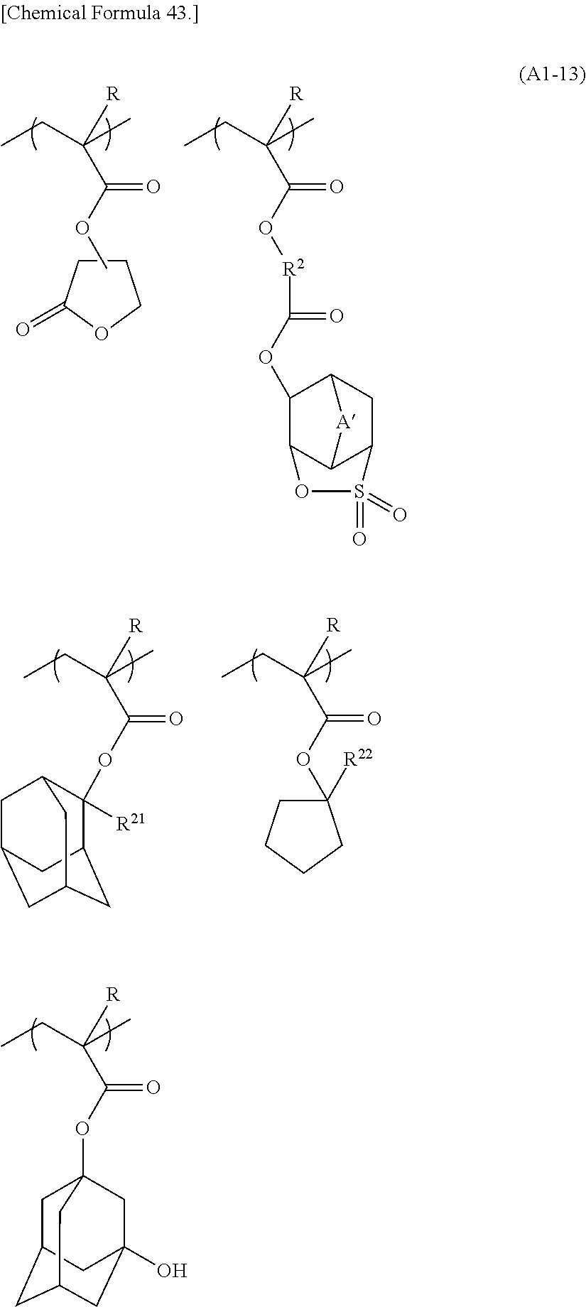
C1CC(=O)OC1.CCC(C)([R])C(OC)=O.CCC(C)([R])C(O[R2]C(=O)OC1C2C3C(CC1[A]3)S(=O)(=O)O2)=O.CCC(C)([R])C(OC1([R22])CCCC1)=O.CCC(C)([R])C(OC1([R21])C2CC3CC(CC1C3)C2)=O.CCC(C)([R])C(OC12CC3CC(CC(O)(C1)C3)C2)=O
